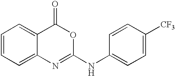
C1=CC=C2C(=C1)C(=O)OC(NC1=CC=C([CF3])C=C1)=N2
